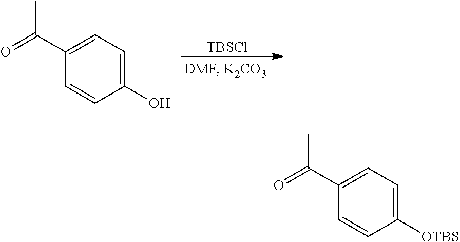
[TBSCl].C1(C(=O)C)=CC=C(O)C=C1.C1(C(=O)C)=CC=C([OTBS])C=C1
